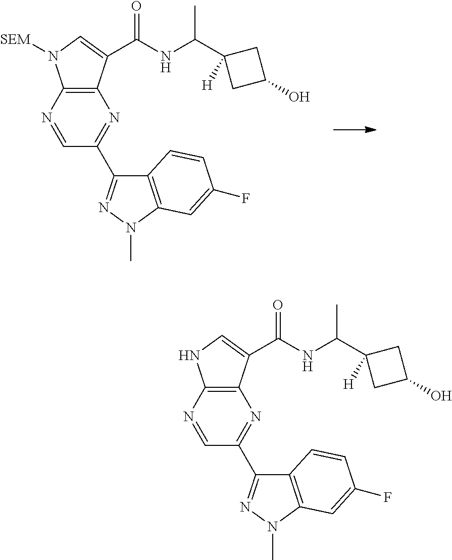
C1(C2=NN(C)C3=C2C=CC(F)=C3)=NC2=C(N([SEM])C=C2C(NC(C2([H])CC(O)C2)C)=O)N=C1.C1(C2=NN(C)C3=C2C=CC(F)=C3)=NC2=C(NC=C2C(NC(C2([H])CC(O)C2)C)=O)N=C1
